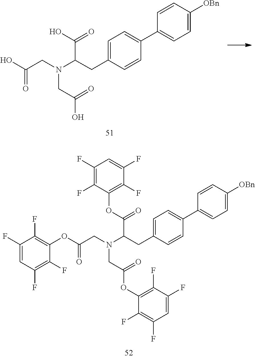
C(C(=O)OC1=C(F)C(F)=CC(F)=C1F)N(C(CC1=CC=C(C2=CC=C([OBn])C=C2)C=C1)C(OC1=C(F)C(F)=CC(F)=C1F)=O)CC(OC1=C(F)C(F)=CC(F)=C1F)=O.C(C(=O)O)N(C(C(=O)O)CC1=CC=C(C2=CC=C([OBn])C=C2)C=C1)CC(O)=O
